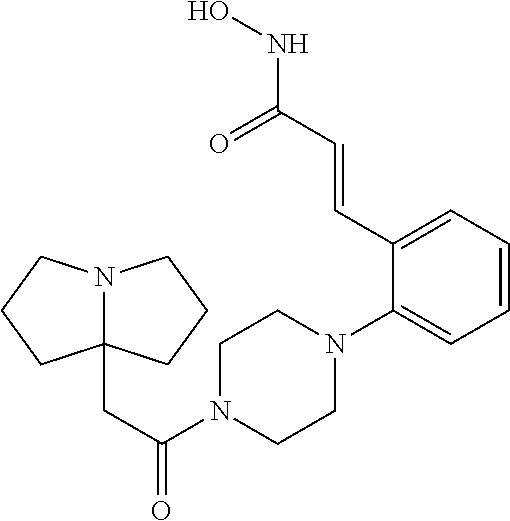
C1=CC=C(N2CCN(C(=O)CC34N(CCC3)CCC4)CC2)C(C=CC(NO)=O)=C1
